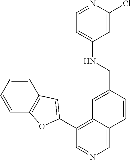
C1=CC=CC2=C1OC(C1=C3C(=CN=C1)C=CC(CNC1=CC=NC(Cl)=C1)=C3)=C2
